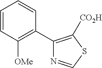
C1=CC([OMe])=C(C2=C([CO2H])SC=N2)C=C1
